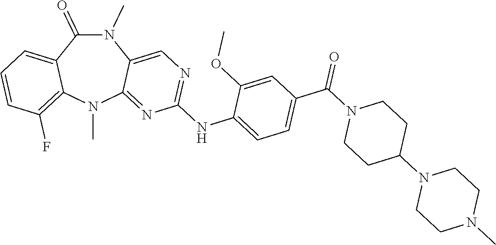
N1(C)C(=O)C2=CC=CC(F)=C2N(C)C2=NC(NC3=CC=C(C(N4CCC(N5CCN(C)CC5)CC4)=O)C=C3OC)=NC=C12
